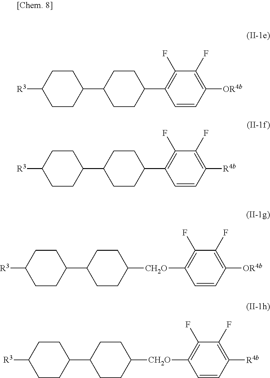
C1(C2CCC([R3])CC2)CCC(C2=C(F)C(F)=C([OR4b])C=C2)CC1.C1(C2CCC([R3])CC2)CCC(C2=C(F)C(F)=C([R4b])C=C2)CC1.C1(C2CCC([R3])CC2)CCC([CH2O]C2=C(F)C(F)=C([OR4b])C=C2)CC1.C1(C2CCC([R3])CC2)CCC([CH2O]C2=C(F)C(F)=C([R4b])C=C2)CC1
